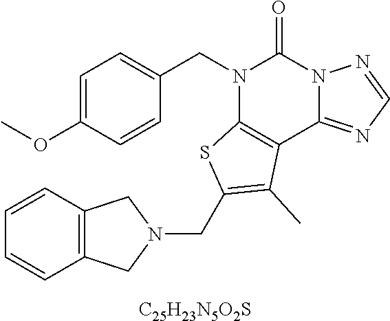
C1=C(OC)C=CC(CN2C3=C(C4=NC=NN4C2=O)C(C)=C(CN2CC4=C(C2)C=CC=C4)S3)=C1.[C25H23N5O2S]
